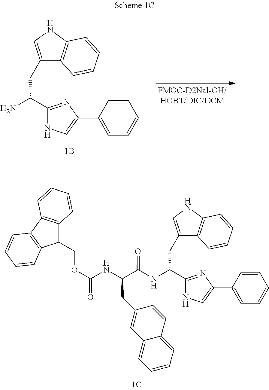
NC(C1=NC(C2=CC=CC=C2)=CN1)CC1=CNC2=C1C=CC=C2.N(C(C1=NC(C2=CC=CC=C2)=CN1)CC1=CNC2=C1C=CC=C2)C(C(NC(OCC1C2=C(C3=C1C=CC=C3)C=CC=C2)=O)CC1=CC2=CC=CC=C2C=C1)=O
